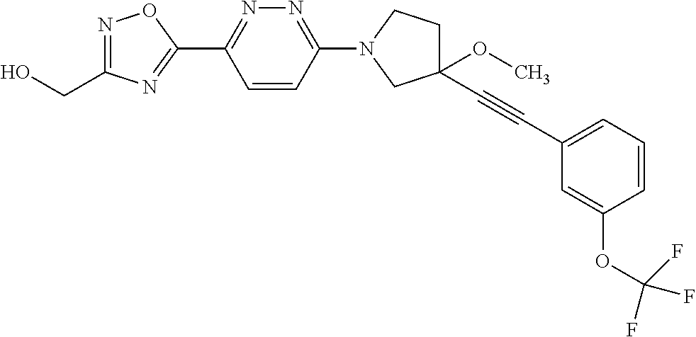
OCC1=NOC(C2=NN=C(N3CCC(OC)(C#CC4=CC=CC(OC(F)(F)F)=C4)C3)C=C2)=N1
